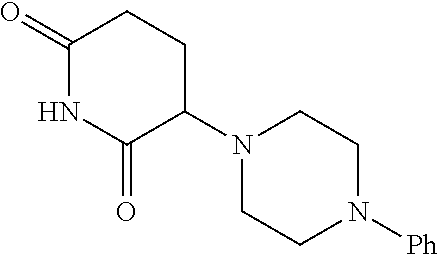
C1(=O)NC(=O)C(N2CCN([Ph])CC2)CC1
